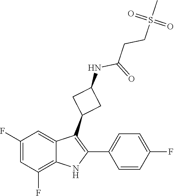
O=S(CCC(NC1CC(C2=C(C3=CC=C(F)C=C3)NC3=C(F)C=C(F)C=C32)C1)=O)(=O)C
